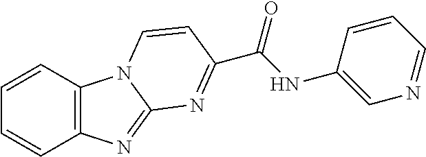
C12=C(C=CC=C1)N1C(=N2)N=C(C(NC2=CN=CC=C2)=O)C=C1
